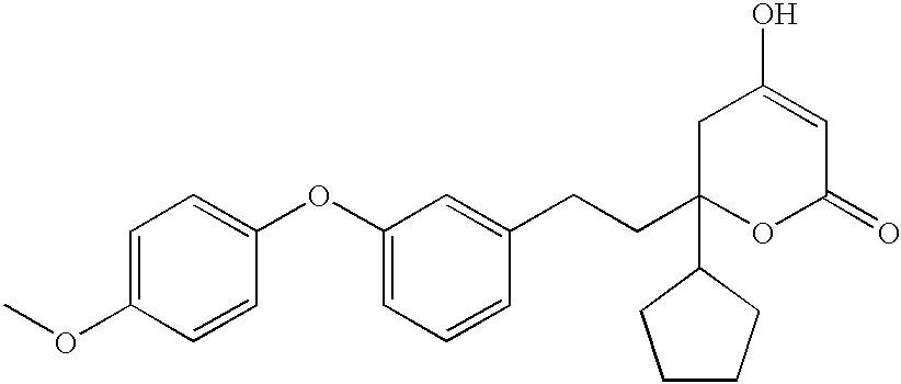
C1C(CCC2=CC(OC3=CC=C(OC)C=C3)=CC=C2)(C2CCCC2)OC(=O)C=C1O
